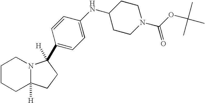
C1CCC2([H])N(C1)C(C1=CC=C(NC3CCN(C(OC(C)(C)C)=O)CC3)C=C1)([H])CC2
